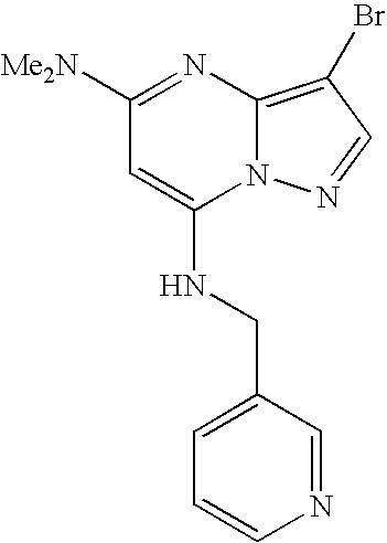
C1([Me2N])=NC2=C(Br)C=NN2C(NCC2=CC=CN=C2)=C1
